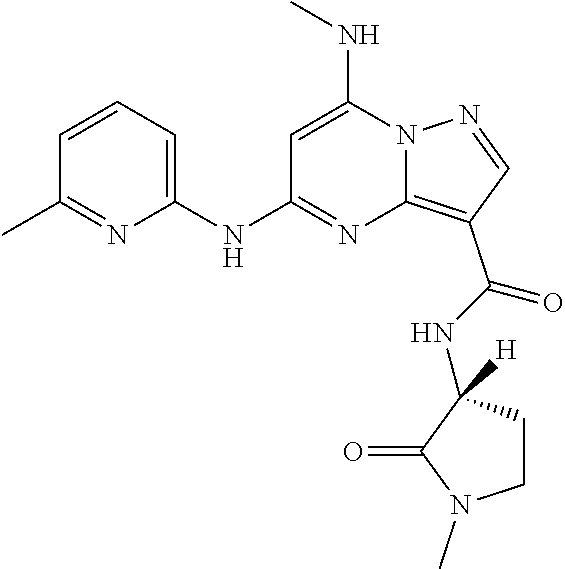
N12N=CC(C(NC3([H])CCN(C)C3=O)=O)=C1N=C(NC1=CC=CC(C)=N1)C=C2NC
